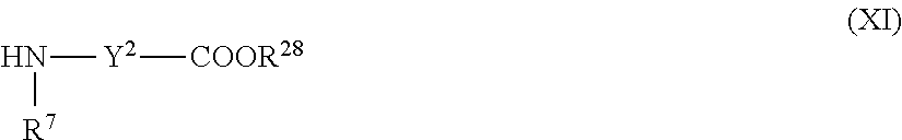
[Y2]([COOR28])N[R7]
